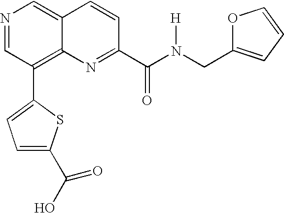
N1=CC(C2=CC=C(C(O)=O)S2)=C2C(=C1)C=CC(C(N(CC1=CC=CO1)[H])=O)=N2
